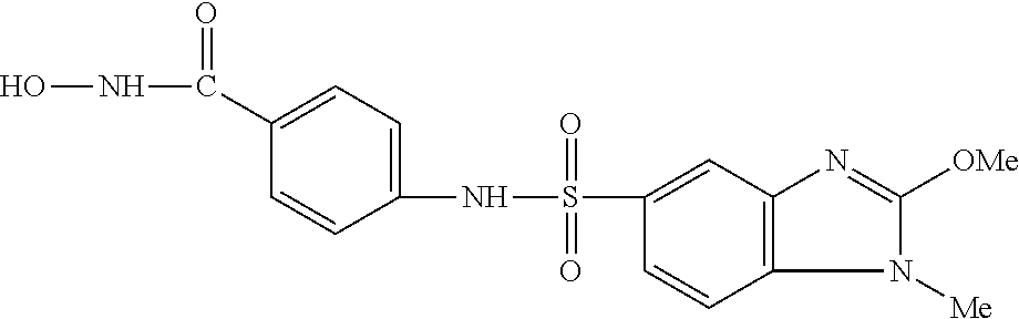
C1(S(NC2=CC=C(C(NO)=O)C=C2)(=O)=O)=CC2=C(C=C1)N([Me])C([OMe])=N2
